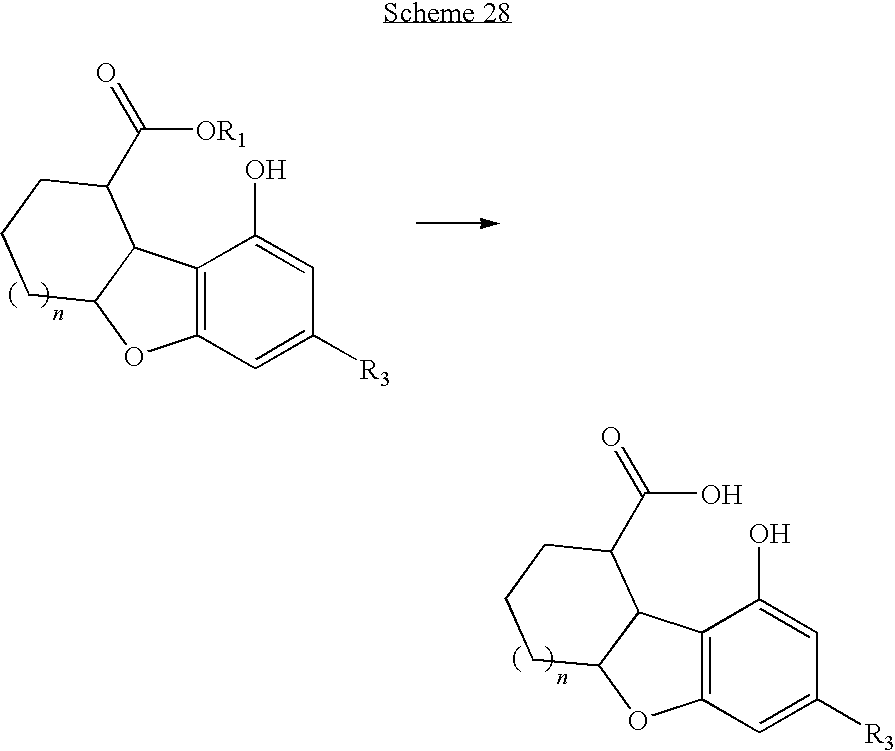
C12=C(C=C([R3])C=C1O)OC1C2C(C(=O)O)CCC1.C12=C(C=C([R3])C=C1O)OC1C2C(C(=O)[OR1])CCC1
